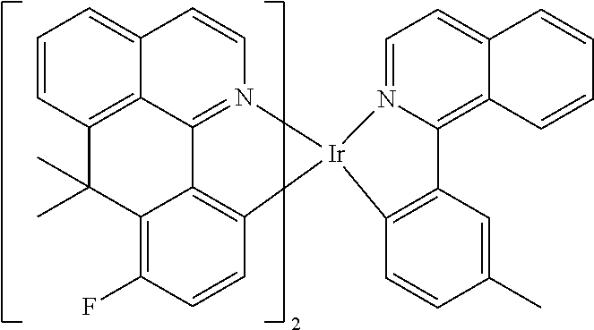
C12=C3C=CC=C1C=CN1=C2C2=C(C=CC(F)=C2C3(C)C)[Ir]12C1=C(C3=C4C(=CC=N23)C=CC=C4)C=C(C)C=C1
